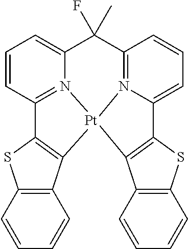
C1=CC2=C(C=C1)C1=C(S2)C2=N3C(=CC=C2)C(C)(F)C2=N4C(=CC=C2)C2=C(C5=C(C=CC=C5)S2)[Pt]134
